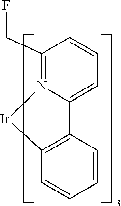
[Ir]1N2=C(CF)C=CC=C2C2=C1C=CC=C2
